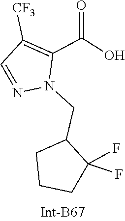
C1(CN2N=CC([CF3])=C2C(=O)O)CCCC1(F)F
